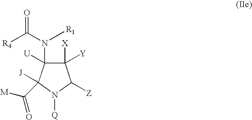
C1([X])([Y])C(N(C(=O)[R4])[R1])([U])C([J])(C([M])=O)N([Q])C1[Z]
